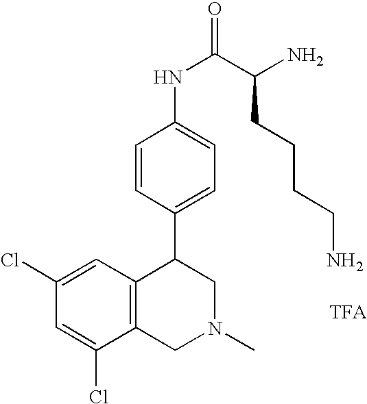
C1(Cl)=CC(Cl)=CC2=C1CN(C)CC2C1=CC=C(NC(C(N)CCCCN)=O)C=C1
